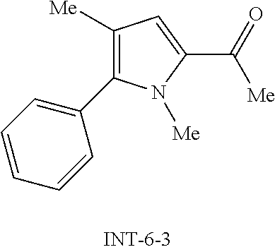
C1([Me])=C(C2=CC=CC=C2)N([Me])C(C([Me])=O)=C1
